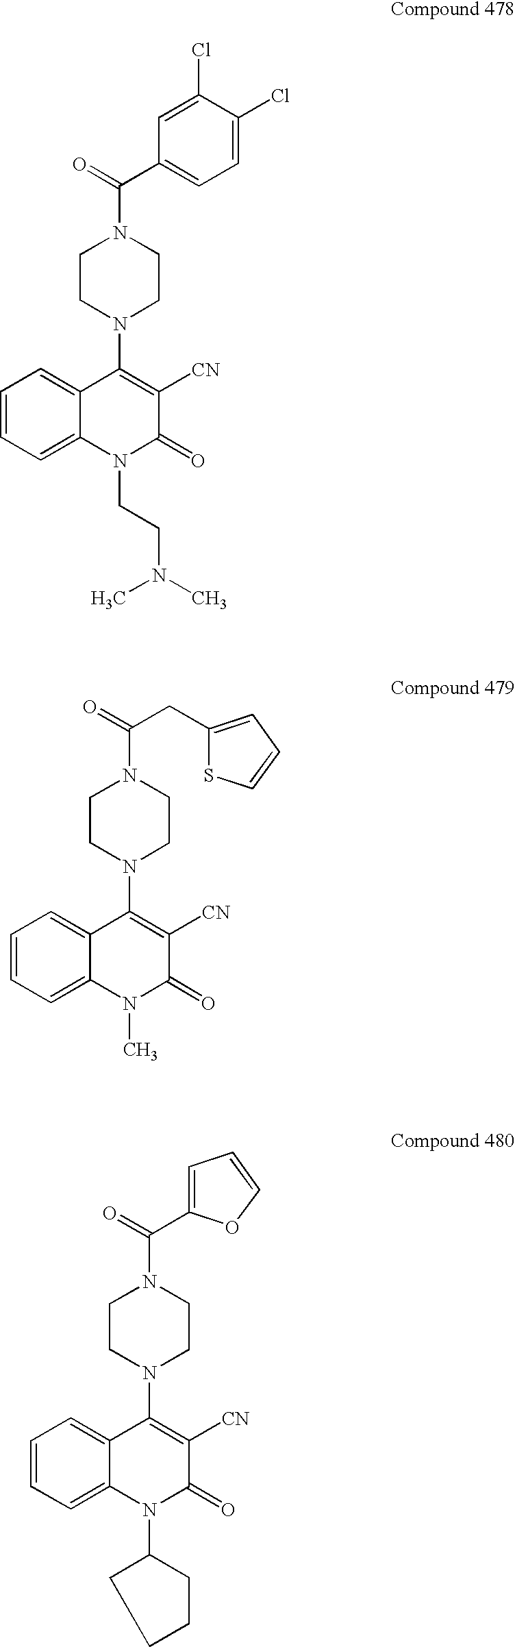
C(=O)(N1CCN(C2=C([CN])C(=O)N(CCN(C)C)C3=CC=CC=C32)CC1)C1=CC=C(Cl)C(Cl)=C1.C(=O)(N1CCN(C2=C([CN])C(=O)N(C)C3=CC=CC=C32)CC1)CC1=CC=CS1.C(=O)(N1CCN(C2=C([CN])C(=O)N(C3CCCC3)C3=CC=CC=C32)CC1)C1=CC=CO1
